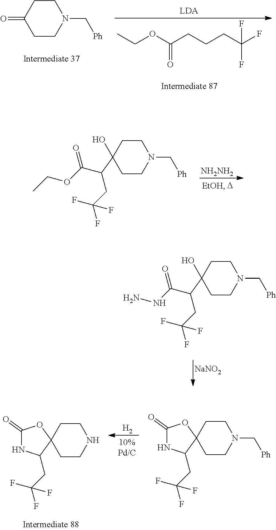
C1CC(=O)CCN1C[Ph].CCOC(CCCC(F)(F)F)=O.C1(C(CC(F)(F)F)C(OCC)=O)(O)CCN(C[Ph])CC1.[NH2NH2].C1(C(CC(F)(F)F)C(NN)=O)(O)CCN(C[Ph])CC1.[NaNO2].[H2].C1(=O)NC(CC(F)(F)F)C2(O1)CCNCC2.C1(=O)NC(CC(F)(F)F)C2(O1)CCN(C[Ph])CC2
